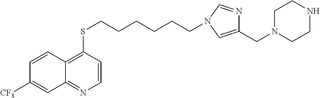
C12=NC=CC(SCCCCCCN3C=NC(CN4CCNCC4)=C3)=C1C=CC([CF3])=C2
